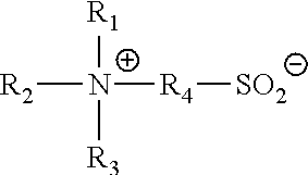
[R2][N+]([R4][SO2])([R1])[R3]
